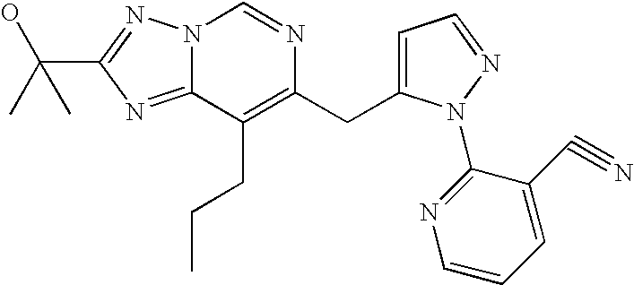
C1=C(C#N)C(N2C(CC3=C(CCC)C4=NC(C(O)(C)C)=NN4C=N3)=CC=N2)=NC=C1
